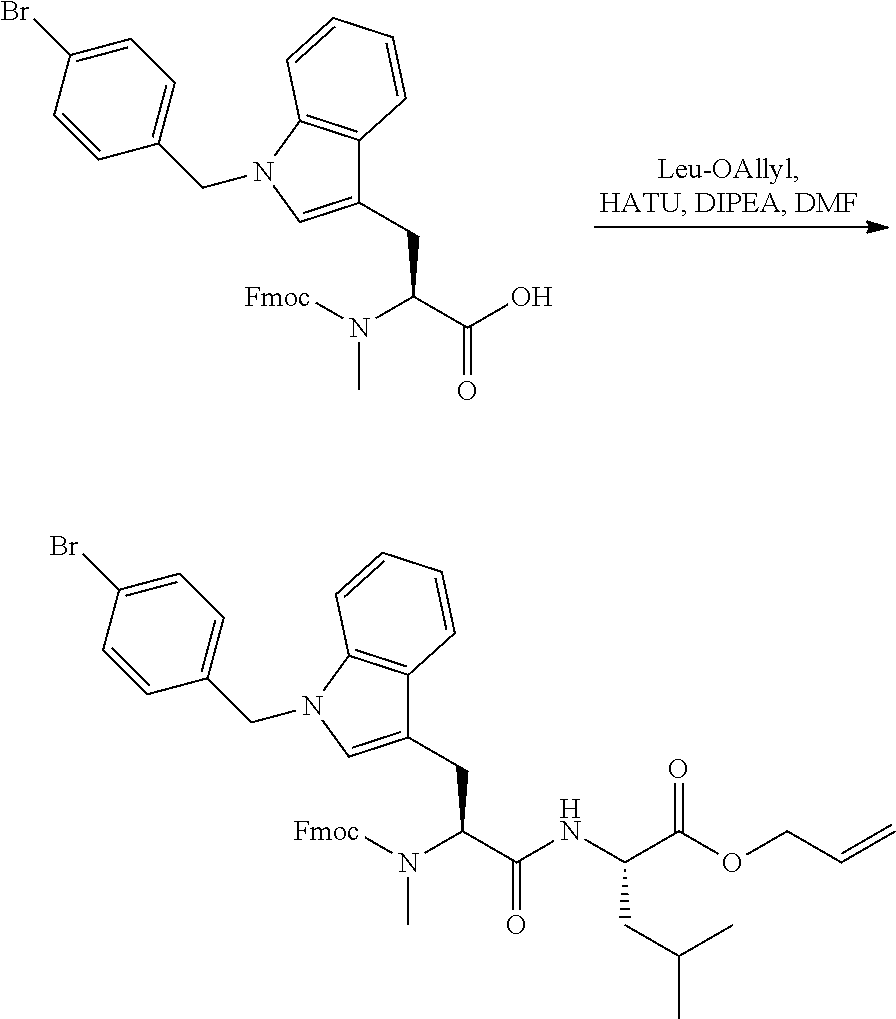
C1(CC(C(O)=O)N([Fmoc])C)=CN(CC2=CC=C(Br)C=C2)C2=C1C=CC=C2.C1(CC(C(NC(CC(C)C)C(OCC=C)=O)=O)N([Fmoc])C)=CN(CC2=CC=C(Br)C=C2)C2=C1C=CC=C2
